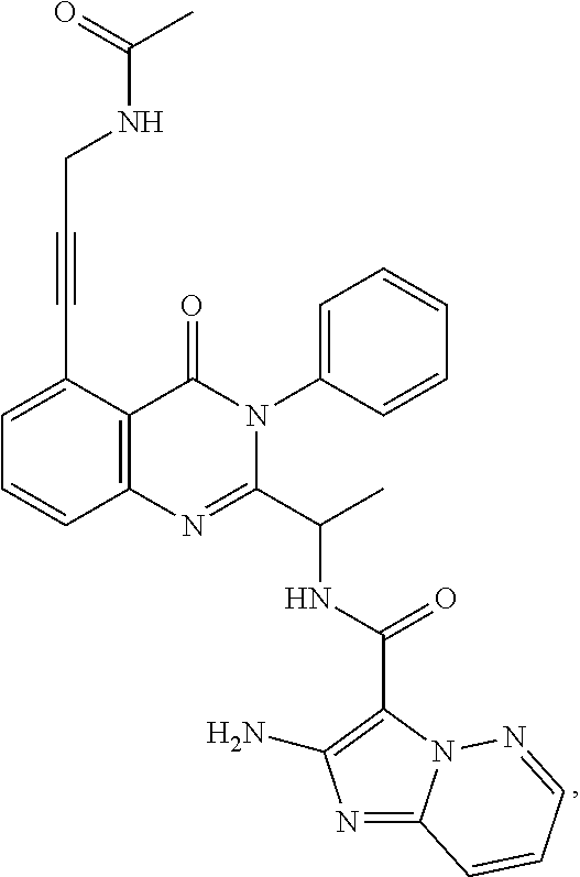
C1=C(C#CCNC(C)=O)C2=C(C=C1)N=C(C(C)NC(=O)C1=C(N)N=C3N1N=CC=C3)N(C1=CC=CC=C1)C2=O
